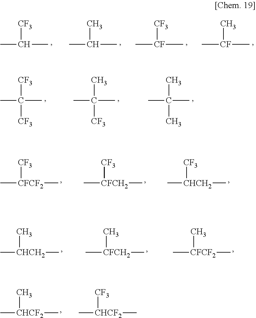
C(C)([CF3])C.C(C)(C)C.[CF](C)([CF3])C.[CF](C)(C)C.C(C)([CF3])([CF3])C.C(C)(C)([CF3])C.C(C)(C)(C)C.[CFCF2]([CF3])(C)C.[CFCH2]([CF3])(C)C.[CHCH2](C)(C)[CF3].[CHCH2](C)(C)C.[CFCH2](C)(C)C.[CFCF2](C)(C)C.[CHCF2](C)(C)C.[CHCF2](C)(C)[CF3]
